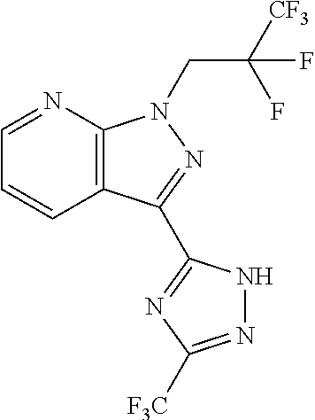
C12=C(N=CC=C1)N(CC([CF3])(F)F)N=C2C1=NC([F3C])=NN1
